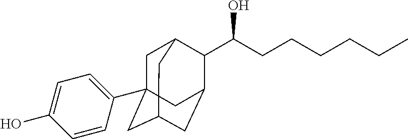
C1C2(C3=CC=C(O)C=C3)CC3CC(C(C(O)CCCCCC)C1C3)C2
